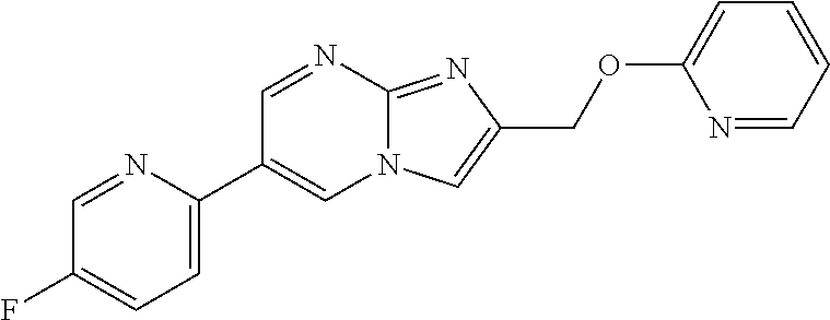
C1=C(C2=CN3C(=NC(COC4=CC=CC=N4)=C3)N=C2)N=CC(F)=C1
